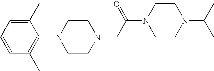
N1(CC(N2CCN(C(C)C)CC2)=O)CCN(C2=C(C)C=CC=C2C)CC1
